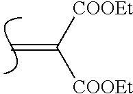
C=C([COOEt])[COOEt]
